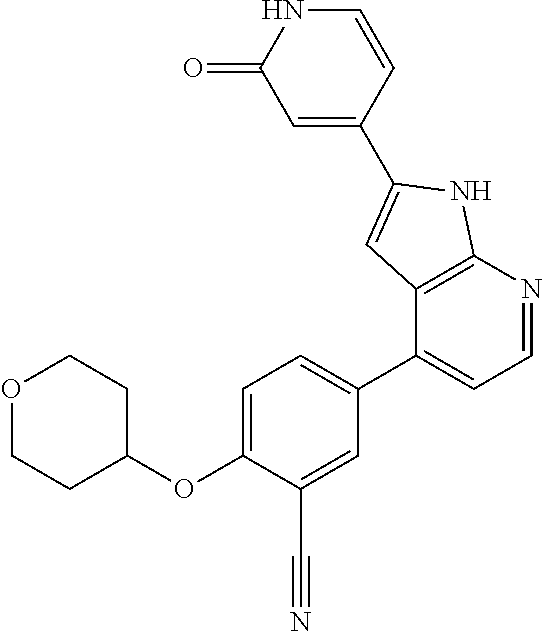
O1CCC(OC2=CC=C(C3=CC=NC4=C3C=C(C3=CC(=O)NC=C3)N4)C=C2C#N)CC1
